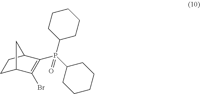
C1CC(P(C2CCCCC2)(=O)C2=C(Br)C3CCC2C3)CCC1
